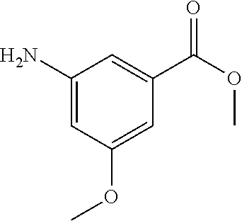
C1(N)=CC(OC)=CC(C(OC)=O)=C1
